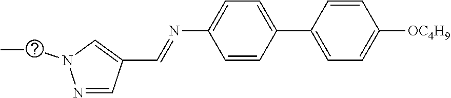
N1=CC(C=NC2=CC=C(C3=CC=C([OC4H9])C=C3)C=C2)=CN1CC
